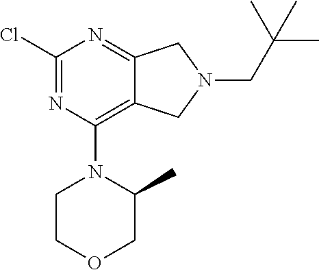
C1(Cl)=NC(N2CCOCC2C)=C2C(=N1)CN(CC(C)(C)C)C2
